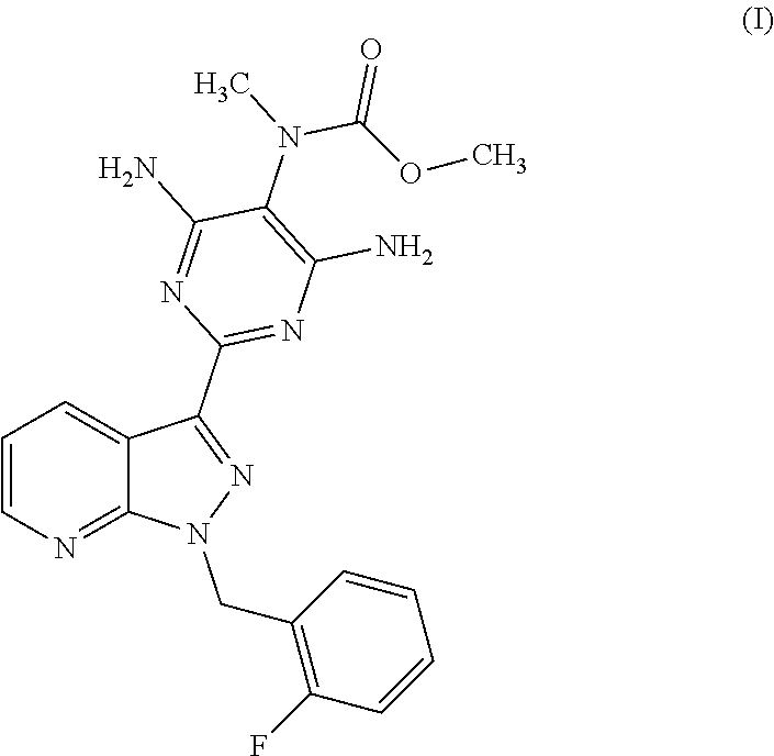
C1=CN=C2C(=C1)C(C1=NC(N)=C(N(C(=O)OC)C)C(N)=N1)=NN2CC1=C(F)C=CC=C1
